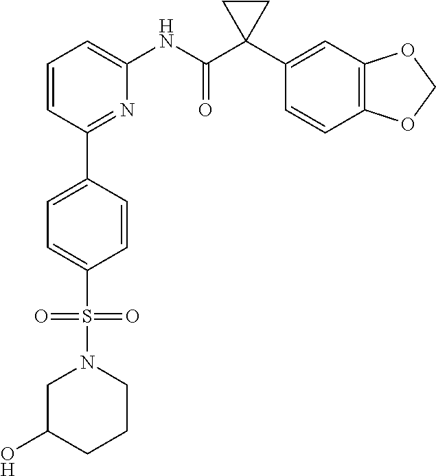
C1=CC(C2=CC=C(S(=O)(=O)N3CC(O)CCC3)C=C2)=NC(NC(C2(C3=CC4=C(C=C3)OCO4)CC2)=O)=C1
